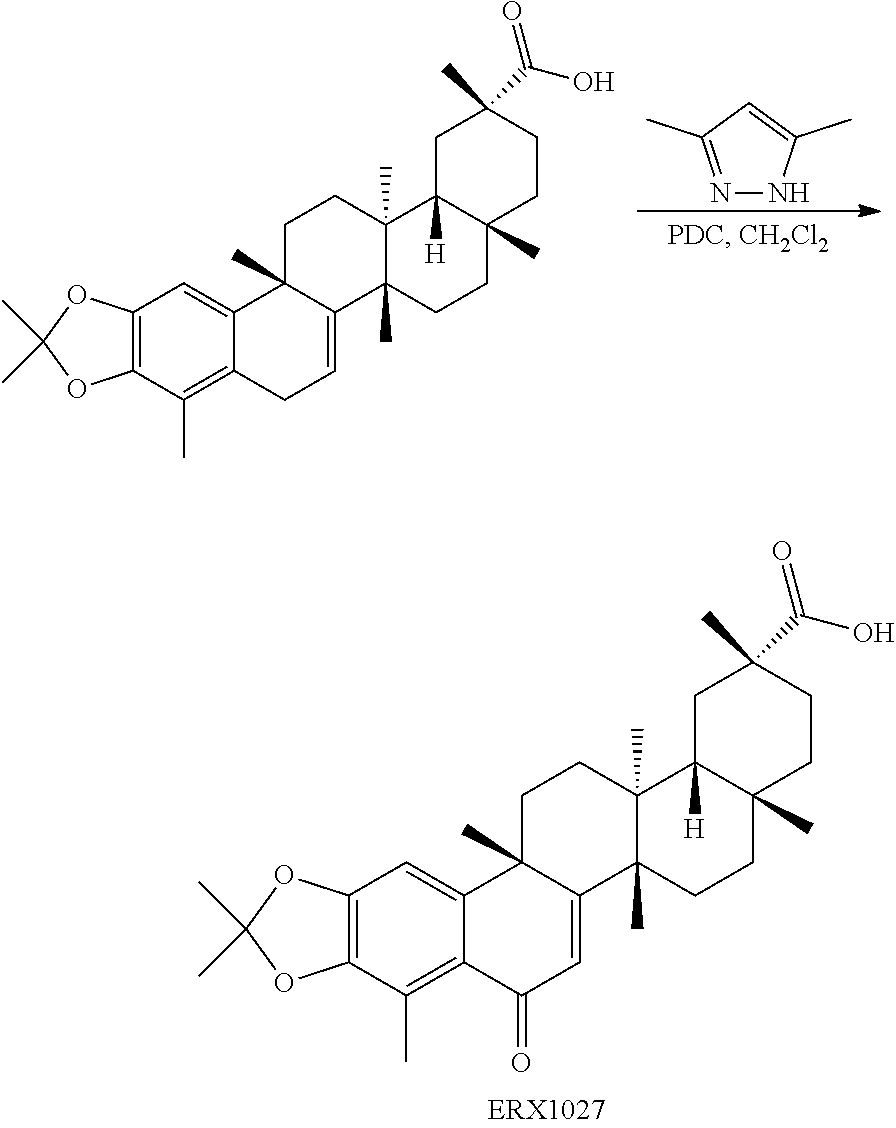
C12=C(C(C)=C3C(=C1)C1(C)C(=CC3=O)C3(C)C(C)(CC1)C1([H])C(C)(CC3)CCC(C)(C(O)=O)C1)OC(C)(C)O2.C12=C(C(C)=C3C(=C1)C1(C)C(=CC3)C3(C)C(C)(CC1)C1([H])C(C)(CC3)CCC(C)(C(O)=O)C1)OC(C)(C)O2.N1=C(C)C=C(C)N1
